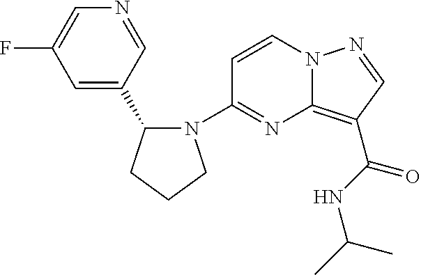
C1=C(C2CCCN2C2=NC3=C(C(NC(C)C)=O)C=NN3C=C2)C=NC=C1F
